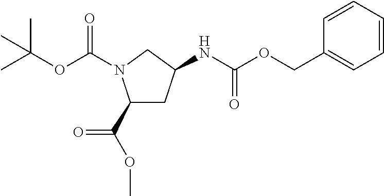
C1(C(OC)=O)CC(NC(OCC2=CC=CC=C2)=O)CN1C(OC(C)(C)C)=O
